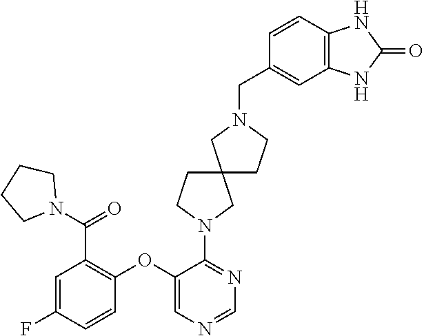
C1(OC2=C(C(=O)N3CCCC3)C=C(F)C=C2)=CN=CN=C1N1CCC2(C1)CCN(CC1=CC3=C(C=C1)NC(=O)N3)C2
